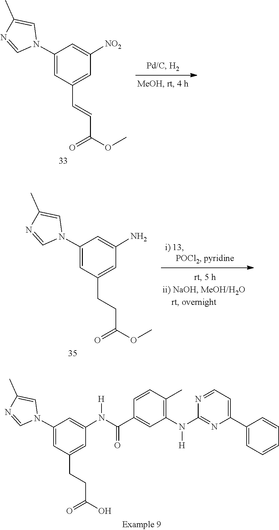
N([H])(C1=NC(C2=CC=CC=C2)=CC=N1)C1=C(C)C=CC(C(N([H])C2=CC(N3C=NC(C)=C3)=CC(CCC(=O)O)=C2)=O)=C1.[NO2]C1=CC(N2C=NC(C)=C2)=CC(C=CC(=O)OC)=C1.NC1=CC(N2C=NC(C)=C2)=CC(CCC(=O)OC)=C1
